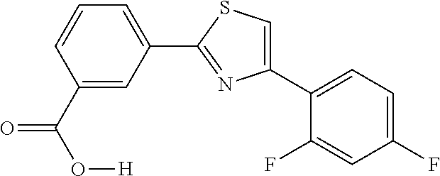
C1(C2=CC=C(F)C=C2F)=CSC(C2=CC=CC(C(=O)O[H])=C2)=N1
